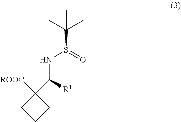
C1([ROOC])(C(NS(=O)C(C)(C)C)[R1])CCC1
